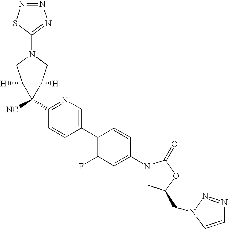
C1(N2CC(CN3N=NC=C3)OC2=O)=CC(F)=C(C2=CN=C(C3([NC])C4([H])C3([H])CN(C3=NN=NS3)C4)C=C2)C=C1
